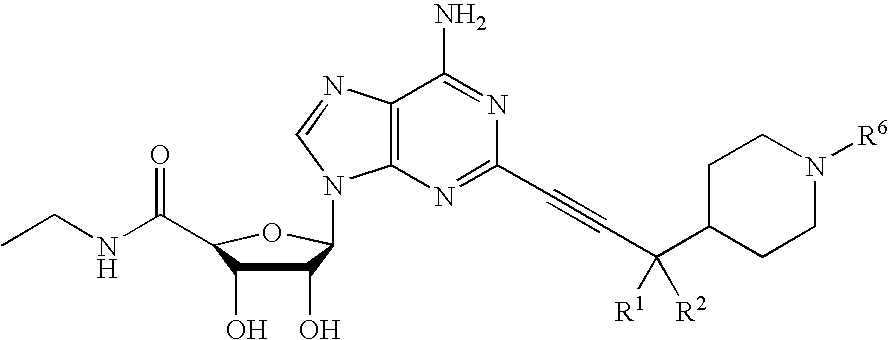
C1(O)C(O)C(C(NCC)=O)OC1N1C2=C(N=C1)C(N)=NC(C#CC(C1CCN([R6])CC1)([R1])[R2])=N2
